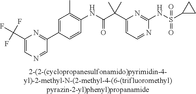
C1(NC(=O)C(C2=CC=NC(NS(=O)(=O)C3CC3)=N2)(C)C)=C(C)C=C(C2=NC(C(F)(F)F)=CN=C2)C=C1
